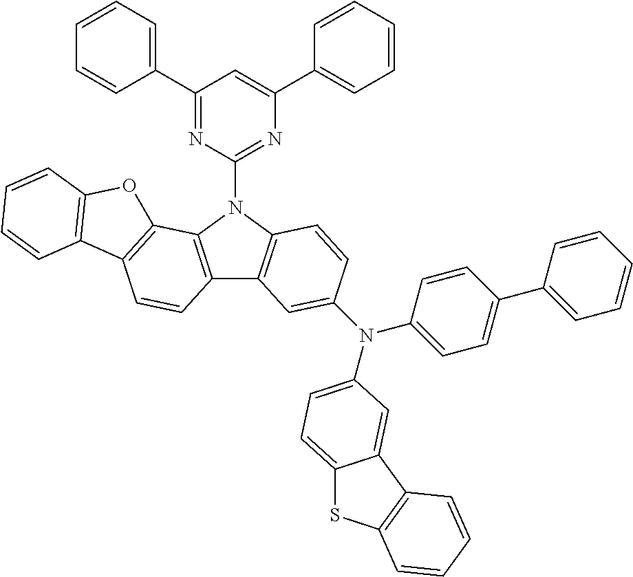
C1(C2=CC=CC=C2)=NC(N2C3=C(C4=C2C2=C(C=C4)C4=C(O2)C=CC=C4)C=C(N(C2=CC=C(C4=CC=CC=C4)C=C2)C2=CC=C4SC5=C(C4=C2)C=CC=C5)C=C3)=NC(C2=CC=CC=C2)=C1
